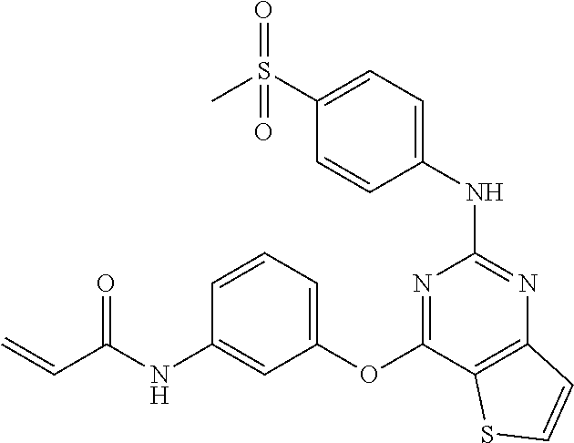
S(C1=CC=C(NC2=NC3=C(C(OC4=CC=CC(NC(C=C)=O)=C4)=N2)SC=C3)C=C1)(C)(=O)=O
